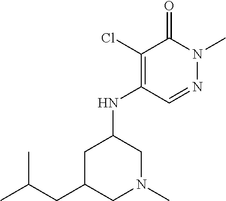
C1(Cl)=C(NC2CC(CC(C)C)CN(C)C2)C=NN(C)C1=O
